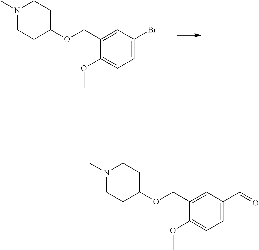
C1(OC)=CC=C(Br)C=C1COC1CCN(C)CC1.C1(OC)=CC=C(C=O)C=C1COC1CCN(C)CC1
